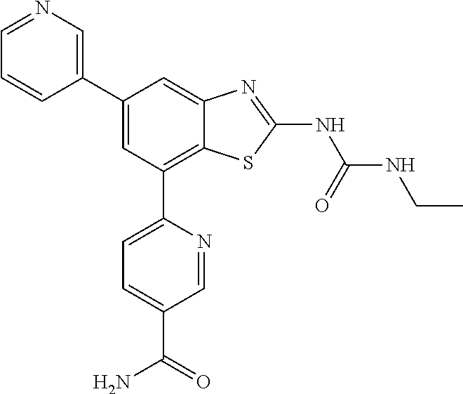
C1=NC=C(C2=CC(C3=CC=C(C(N)=O)C=N3)=C3C(=C2)N=C(NC(NCC)=O)S3)C=C1
